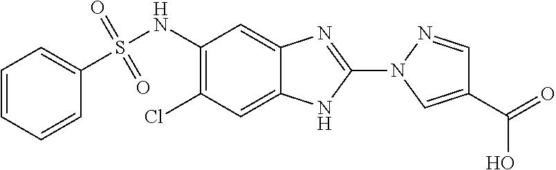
C1(NS(C2=CC=CC=C2)(=O)=O)=C(Cl)C=C2C(=C1)N=C(N1C=C(C(=O)O)C=N1)N2
